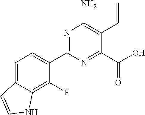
C1=C2C(=C(F)C(C3=NC(N)=C(C=C)C(C(O)=O)=N3)=C1)NC=C2
